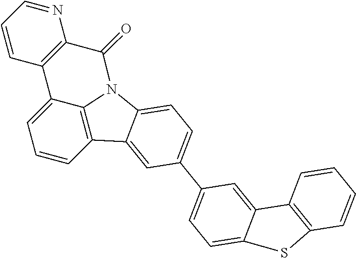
C1=CC2=C3C(=C1)C1=C(N=CC=C1)C(=O)N3C1=CC=C(C3=CC=C4C(=C3)C3=C(C=CC=C3)S4)C=C21
